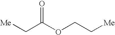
C(OCC[Me])(C[Me])=O
